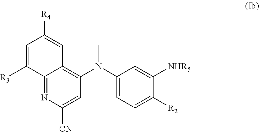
N(C)(C1=CC=C([R2])C([NHR5])=C1)C1=C2C(=NC([CN])=C1)C([R3])=CC([R4])=C2
